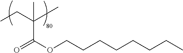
C(C)C(C)(C(=O)OCCCCCCCC)C
